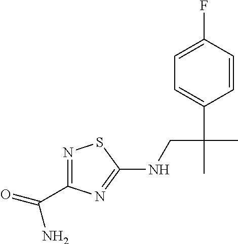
N1=C(C(=O)N)N=C(NCC(C)(C2=CC=C(F)C=C2)C)S1
